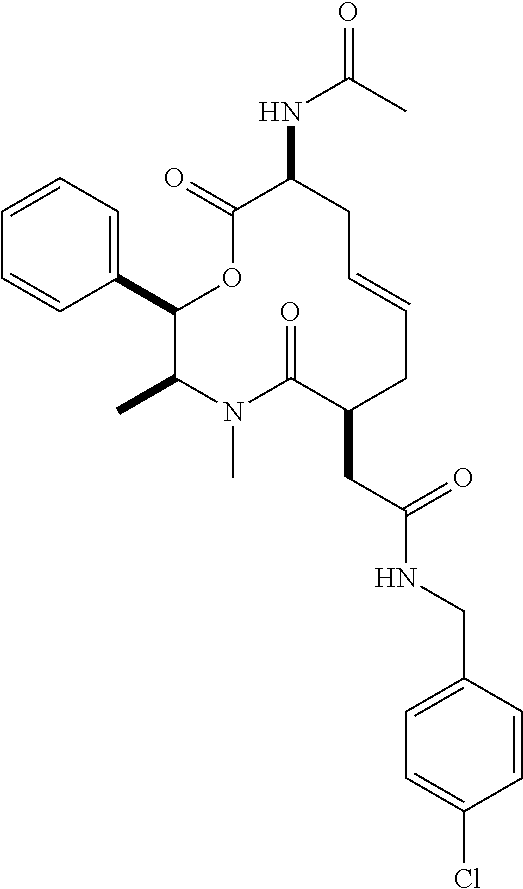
C1(C2=CC=CC=C2)C(C)N(C)C(=O)C(CC(NCC2=CC=C(Cl)C=C2)=O)CC=CCC(NC(C)=O)C(=O)O1
